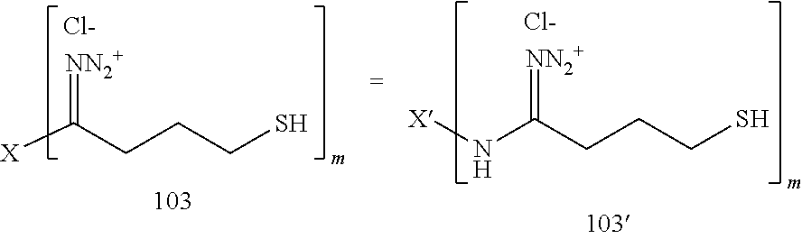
N(C(CCCS)=[NN2+])[X].[Cl-].[X]C(CCCS)=[NN2+].[Cl-]
